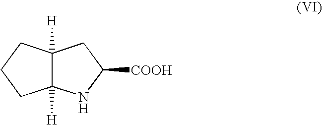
C12([H])C([H])(CCC1)CC([COOH])N2
